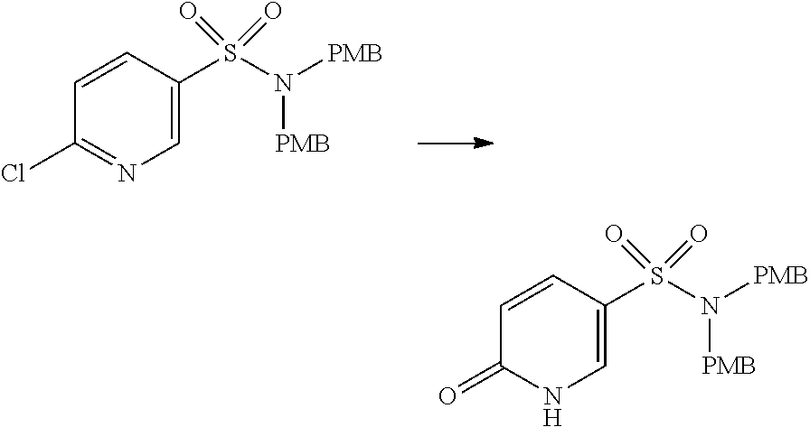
C1=CC(S(N([PMB])[PMB])(=O)=O)=CN=C1Cl.C1=CC(S(N([PMB])[PMB])(=O)=O)=CNC1=O
